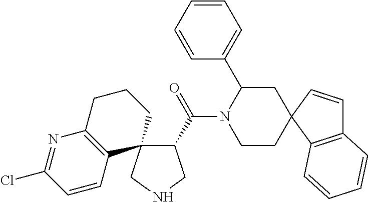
C1(C(=O)N2CCC3(CC2C2=CC=CC=C2)C2=C(C=C3)C=CC=C2)C2(CNC1)CCCC1=C2C=CC(Cl)=N1
